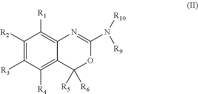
C1([R2])=C([R3])C([R4])=C2C(=C1[R1])N=C(N([R9])[R10])OC2([R5])[R6]
